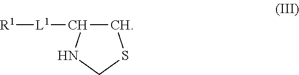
[R1][L1]C1CSCN1
